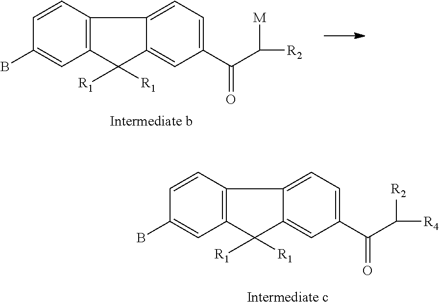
C12=C(C=CC(B)=C1)C1=CC=C(C(C([R4])[R2])=O)C=C1C2([R1])[R1].C12=C(C=CC(B)=C1)C1=CC=C(C(C([R2])[M])=O)C=C1C2([R1])[R1]
